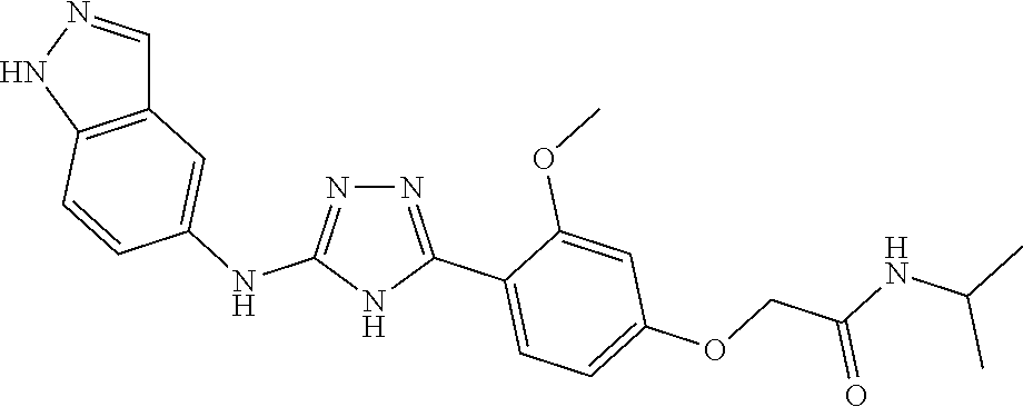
N1=C(NC2=CC3=C(C=C2)NN=C3)NC(C2=CC=C(OCC(NC(C)C)=O)C=C2OC)=N1
